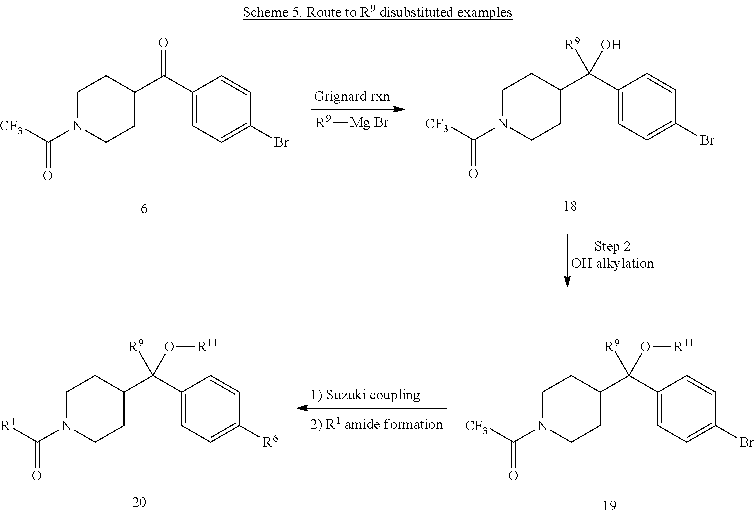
[R9][Mg Br].C1N(C([CF3])=O)CCC(C(C2=CC=C(Br)C=C2)(O)[R9])C1.C1N(C([CF3])=O)CCC(C(C2=CC=C(Br)C=C2)=O)C1.C1N(C([R1])=O)CCC(C(C2=CC=C([R6])C=C2)(O[R11])[R9])C1.C1N(C([CF3])=O)CCC(C(C2=CC=C(Br)C=C2)(O[R11])[R9])C1
